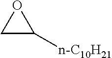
C1C([n-C10H21])O1
